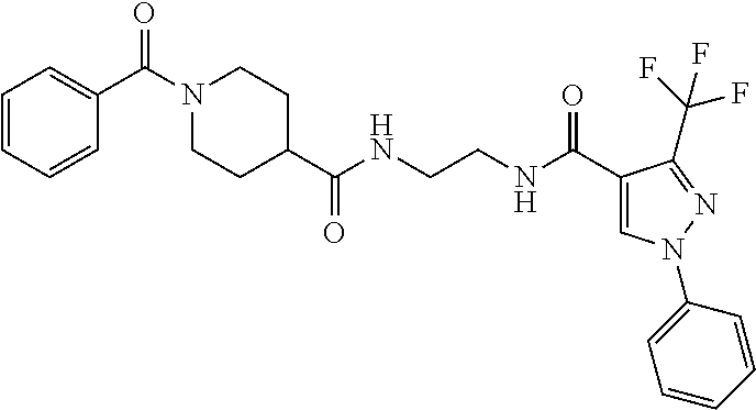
C1(C(N2CCC(C(NCCNC(C3=CN(C4=CC=CC=C4)N=C3C(F)(F)F)=O)=O)CC2)=O)=CC=CC=C1
